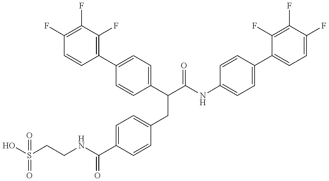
OS(CCNC(C1=CC=C(CC(C(NC2=CC=C(C3=CC=C(F)C(F)=C3F)C=C2)=O)C2=CC=C(C3=C(F)C(F)=C(F)C=C3)C=C2)C=C1)=O)(=O)=O
